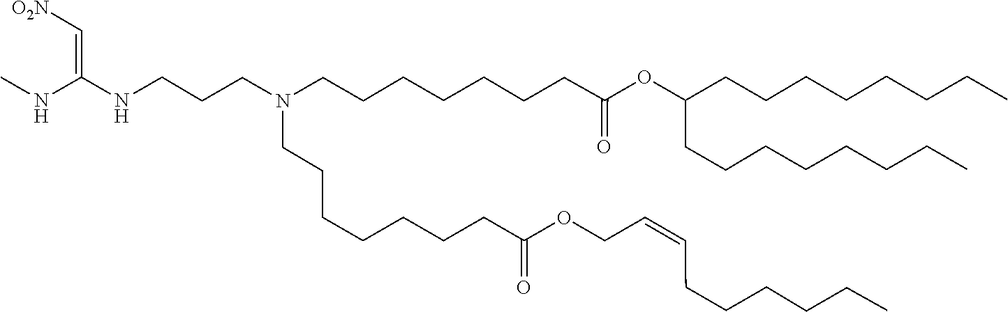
C(C(=O)OCC=CCCCCCC)CCCCCCN(CCCCCCCC(=O)OC(CCCCCCCC)CCCCCCCC)CCCNC(=C[O2N])NC
